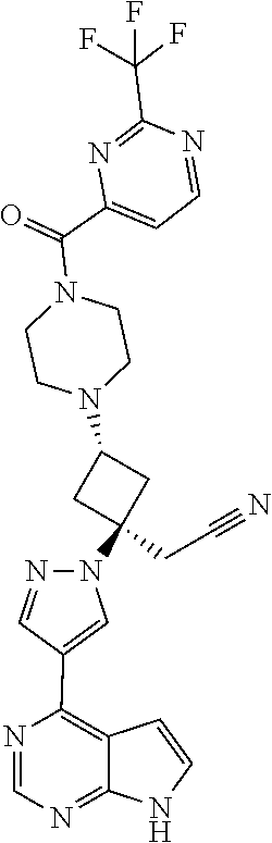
C1=NC(C(F)(F)F)=NC(C(=O)N2CCN(C3CC(N4N=CC(C5=C6C=CNC6=NC=N5)=C4)(CC#N)C3)CC2)=C1
